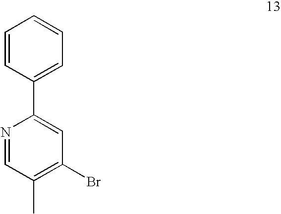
N1=CC(C)=C(Br)C=C1C1=CC=CC=C1
